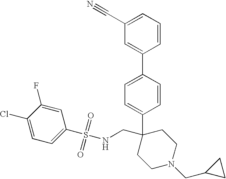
C1(Cl)=CC=C(S(NCC2(C3=CC=C(C4=CC(C#N)=CC=C4)C=C3)CCN(CC3CC3)CC2)(=O)=O)C=C1F
